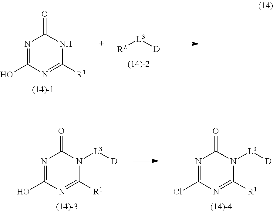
N1=C(O)N=C([R1])NC1=O.[RL][L3][D].N1=C(O)N=C([R1])N([L3][D])C1=O.N1=C(Cl)N=C([R1])N([L3][D])C1=O
